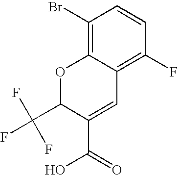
C1(C(O)=O)=CC2=C(F)C=CC(Br)=C2OC1C(F)(F)F
